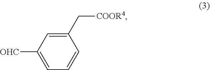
C1(C[COOR4])=CC([OHC])=CC=C1
